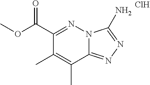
C1(C(OC)=O)=NN2C(=NN=C2N)C(C)=C1C.Cl
